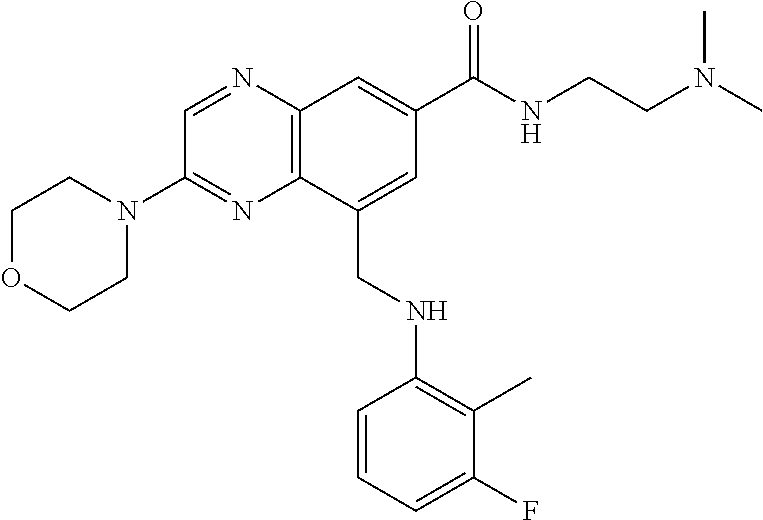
C1OCCN(C2=NC3=C(N=C2)C=C(C(=O)NCCN(C)C)C=C3CNC2=C(C)C(F)=CC=C2)C1
